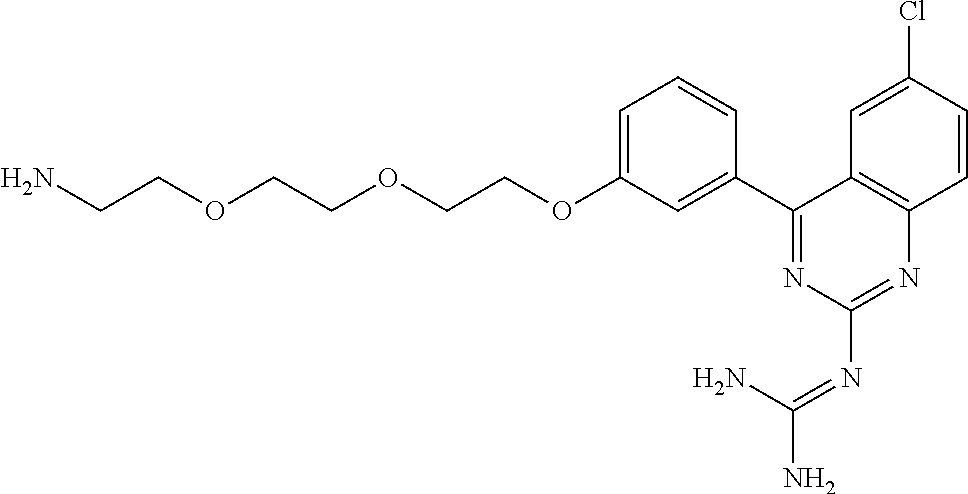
C1=C(Cl)C=CC2=C1C(C1=CC(OCCOCCOCCN)=CC=C1)=NC(N=C(N)N)=N2
